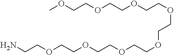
C(OCCOCCOCCOCCOCCOCCOCCN)COC
